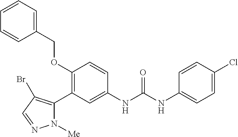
C1(OCC2=CC=CC=C2)=C(C2=C(Br)C=NN2[Me])C=C(NC(NC2=CC=C(Cl)C=C2)=O)C=C1
